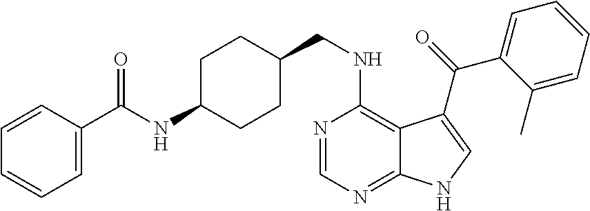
N(C1=C2C(=NC=N1)NC=C2C(=O)C1=CC=CC=C1C)CC1CCC(NC(C2=CC=CC=C2)=O)CC1
